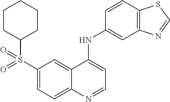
C1(S(C2CCCCC2)(=O)=O)=CC=C2C(=C1)C(NC1=CC3=C(C=C1)SC=N3)=CC=N2
